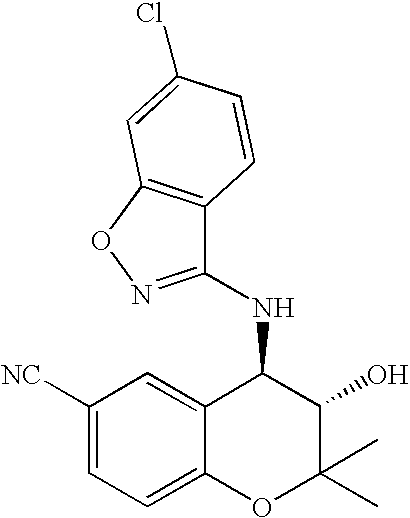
N(C1C2=CC([NC])=CC=C2OC(C)(C)C1O)C1=NOC2=C1C=CC(Cl)=C2
